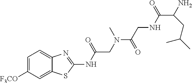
C1=C([F3CO])C=C2C(=C1)N=C(NC(CN(C(CNC(C(N)CC(C)C)=O)=O)C)=O)S2
